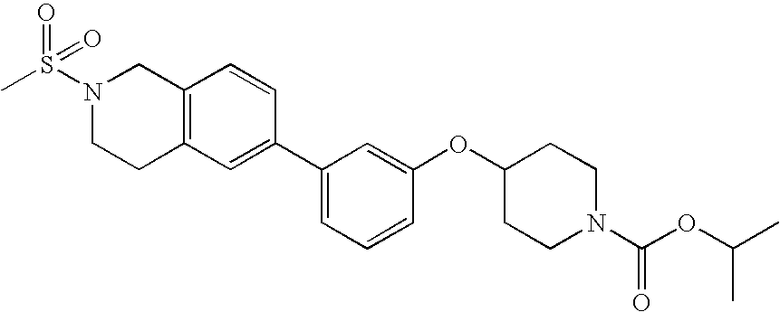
C1(C2=CC3=C(C=C2)CN(S(C)(=O)=O)CC3)=CC=CC(OC2CCN(C(OC(C)C)=O)CC2)=C1
